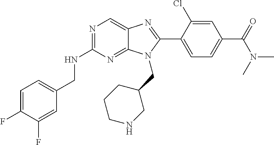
C1=C(F)C(F)=CC(CNC2=NC=C3C(=N2)N(CC2CCCNC2)C(C2=CC=C(C(=O)N(C)C)C=C2Cl)=N3)=C1
